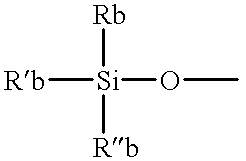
[Rb][Si]([Rb])([Rb])OC
